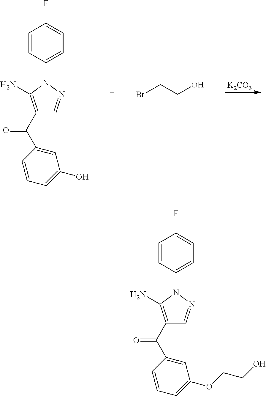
[K2CO3].C1=C(C(C2=C(N)N(C3=CC=C(F)C=C3)N=C2)=O)C=CC=C1O.BrCCO.C1=C(C(C2=C(N)N(C3=CC=C(F)C=C3)N=C2)=O)C=CC=C1OCCO
